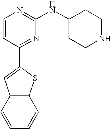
C1=CC(C2=CC3=C(S2)C=CC=C3)=NC(NC2CCNCC2)=N1
